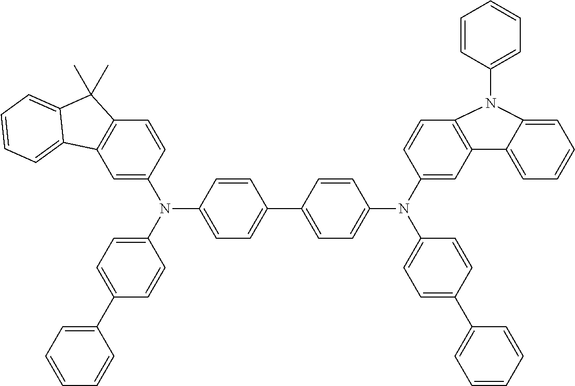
C1=C(N(C2=CC=C(C3=CC=CC=C3)C=C2)C2=CC=C(C3=CC=C(N(C4=CC5=C(C=C4)N(C4=CC=CC=C4)C4=CC=CC=C54)C4=CC=C(C5=CC=CC=C5)C=C4)C=C3)C=C2)C=CC2=C1C1=CC=CC=C1C2(C)C
